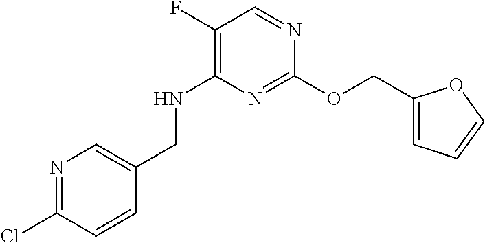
N1=C(OCC2=CC=CO2)N=CC(F)=C1NCC1=CN=C(Cl)C=C1
